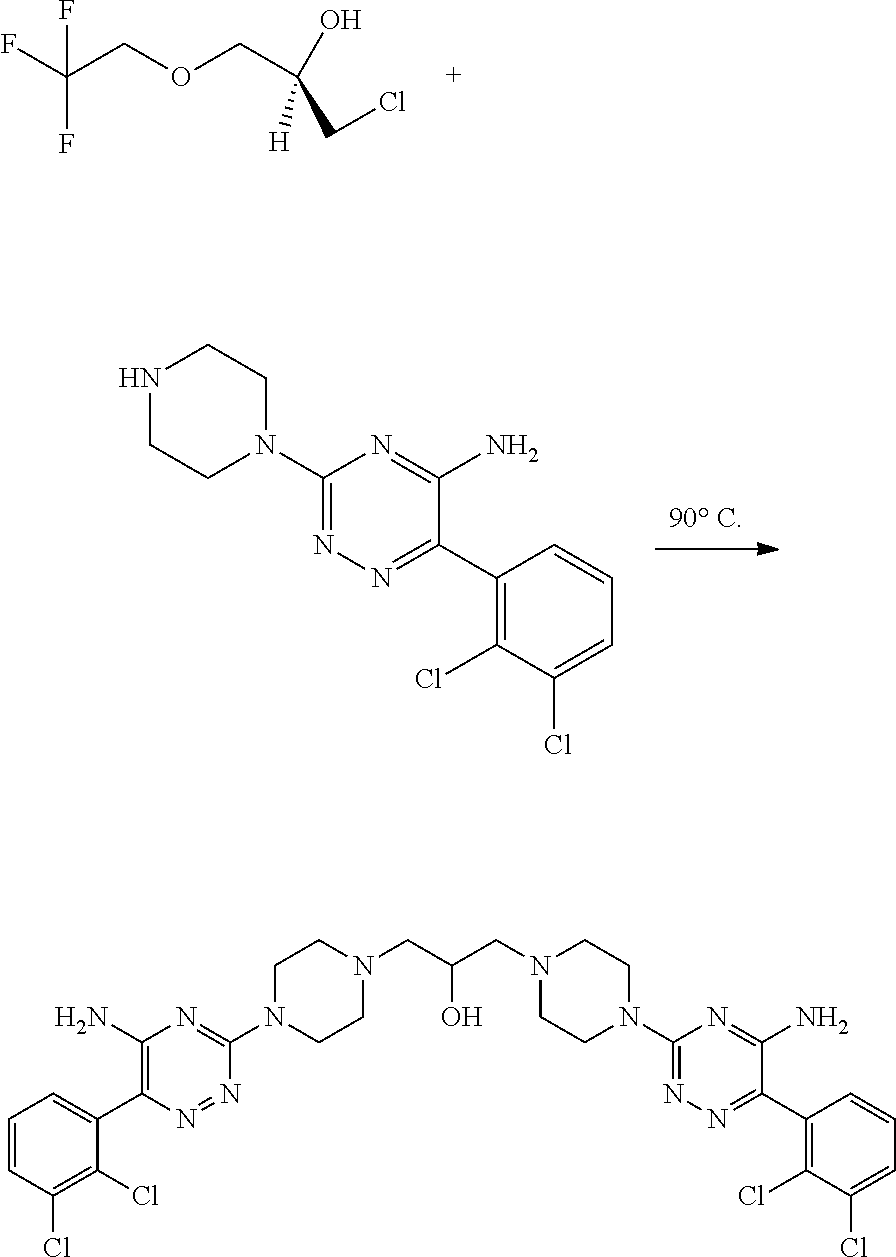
FC(COCC([H])(O)CCl)(F)F.C1(C2=NN=C(N3CCNCC3)N=C2N)=C(Cl)C(Cl)=CC=C1.C1(C2=NN=C(N3CCN(CC(CN4CCN(C5=NC(N)=C(C6=CC=CC(Cl)=C6Cl)N=N5)CC4)O)CC3)N=C2N)=C(Cl)C(Cl)=CC=C1
